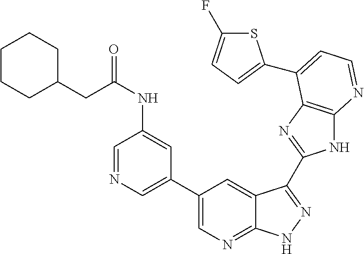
C1(C2=CN=CC(NC(=O)CC3CCCCC3)=C2)=CN=C2C(=C1)C(C1=NC3=C(N1)N=CC=C3C1=CC=C(F)S1)=NN2
